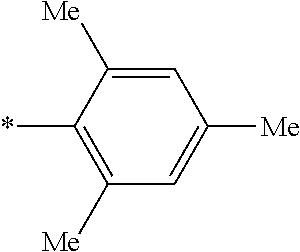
C1([Me])=C(*)C([Me])=CC([Me])=C1
